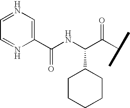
C1(C(NC(C(C(C)C)=O)C2CCCCC2)=O)=CN=CC=N1
